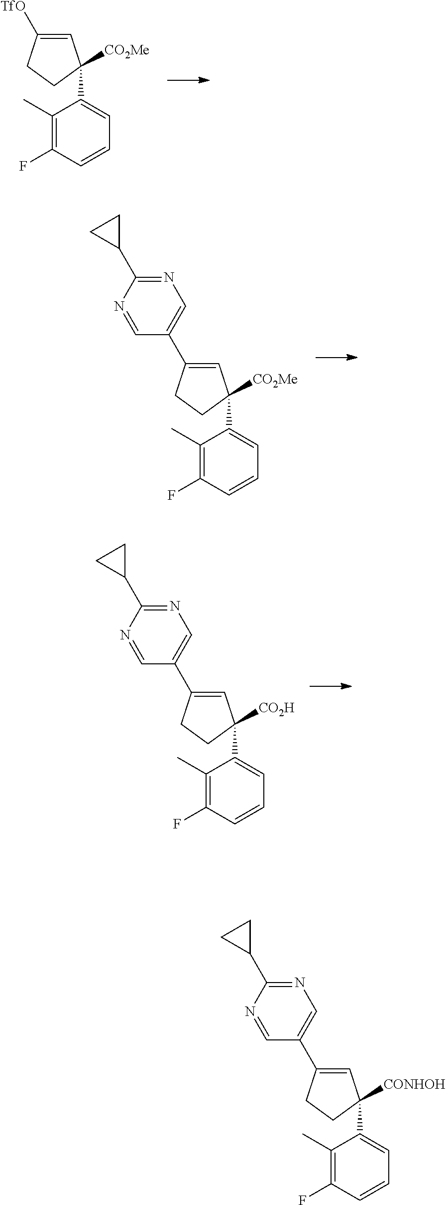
[CO2Me]C1(C2=CC=CC(F)=C2C)C=C([TfO])CC1.[CO2Me]C1(C2=CC=CC(F)=C2C)C=C(C2=CN=C(C3CC3)N=C2)CC1.[CO2H]C1(C2=CC=CC(F)=C2C)C=C(C2=CN=C(C3CC3)N=C2)CC1.[CONHOH]C1(C2=CC=CC(F)=C2C)C=C(C2=CN=C(C3CC3)N=C2)CC1
